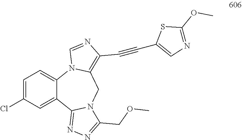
C1=C(Cl)C=C2C(=C1)N1C(=C(C#CC3=CN=C(OC)S3)N=C1)CN1C2=NN=C1COC
